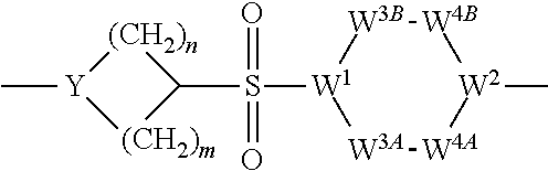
[Y]1(C)[(CH2)m]C(S(=O)(=O)[W1]2[W3A][W4A][W2](C)[W4B][W3B]2)[(CH2)n]1
